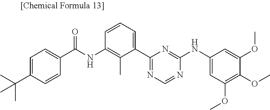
C1=CC(NC(C2=CC=C(C(C)(C)C)C=C2)=O)=C(C)C(C2=NC=NC(NC3=CC(OC)=C(OC)C(OC)=C3)=N2)=C1
